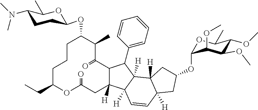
C1C(CC)OC(=O)CC2([H])C(C(=O)C(C)C(OC3CCC(N(C)C)C(C)O3)CC1)C(C1=CC=CC=C1)C1([H])C2([H])C=CC2([H])C1([H])CC(OC1OC(C)C(OC)C(OC)C1OC)C2
